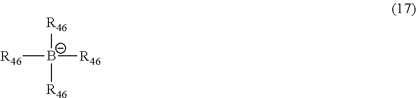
[R46][B-]([R46])([R46])[R46]
